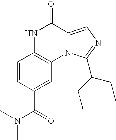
C1=CC(C(=O)N(C)C)=CC2=C1NC(=O)C1=CN=C(C(CC)CC)N21
